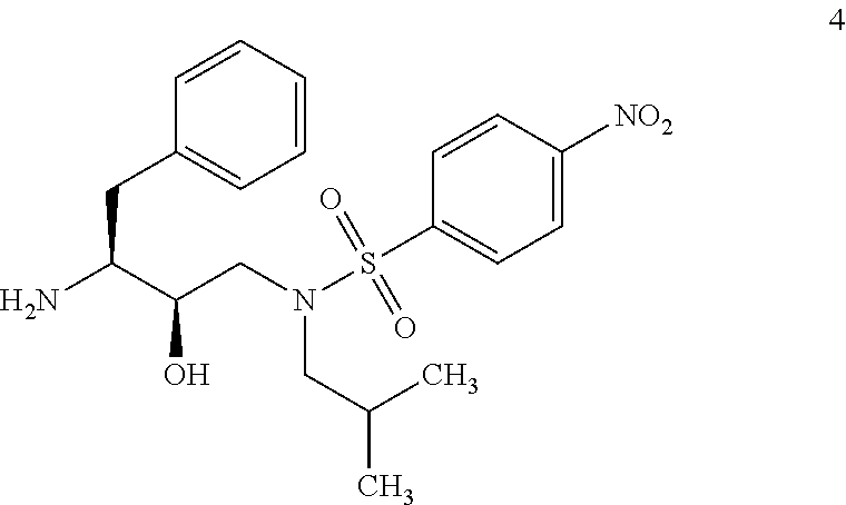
NC(C(CN(S(C1=CC=C([NO2])C=C1)(=O)=O)CC(C)C)O)CC1=CC=CC=C1
